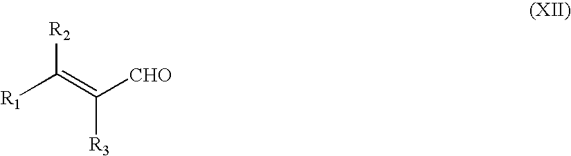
[R1]C(=C([CHO])[R3])[R2]
